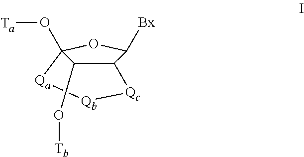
C12C(O[Tb])C(O[Ta])(OC1[Bx])[Qa][Qb][Qc]2
